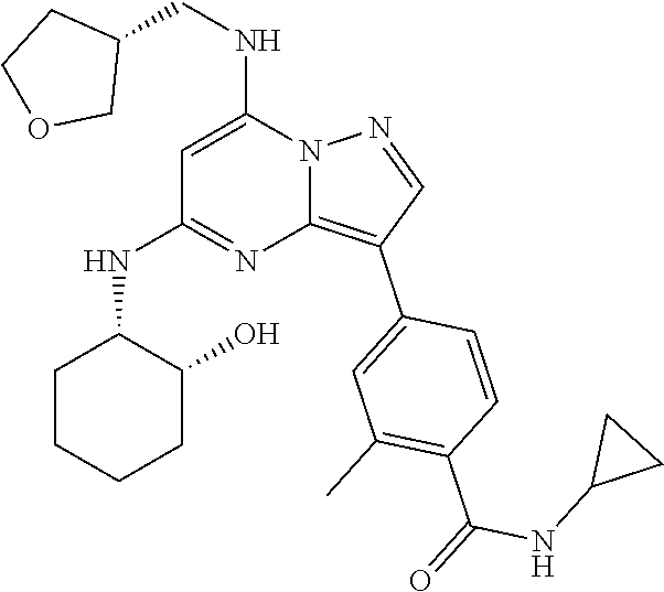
C(NC1=CC(NC2CCCCC2O)=NC2=C(C3=CC(C)=C(C(NC4CC4)=O)C=C3)C=NN12)C1CCOC1
